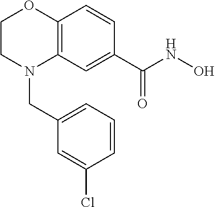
C12=C(C=C(C(NO)=O)C=C1)N(CC1=CC=CC(Cl)=C1)CCO2
